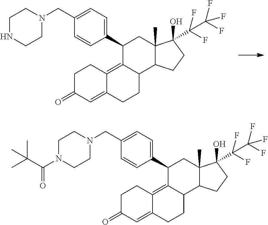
C1C(=O)C=C2C(=C3C(CC2)C2C(C)(CC3C3=CC=C(CN4CCNCC4)C=C3)C(O)(C(C(F)(F)F)(F)F)CC2)C1.C1C(=O)C=C2C(=C3C(CC2)C2C(C)(CC3C3=CC=C(CN4CCN(C(C(C)(C)C)=O)CC4)C=C3)C(O)(C(C(F)(F)F)(F)F)CC2)C1
